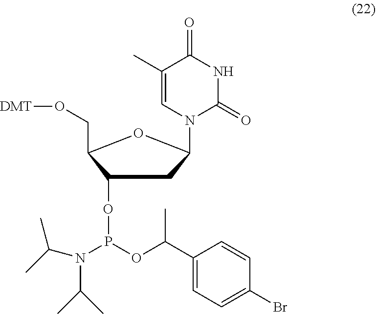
N1(C2CC(OP(N(C(C)C)C(C)C)OC(C3=CC=C(Br)C=C3)C)C(CO[DMT])O2)C(=O)NC(=O)C(C)=C1
